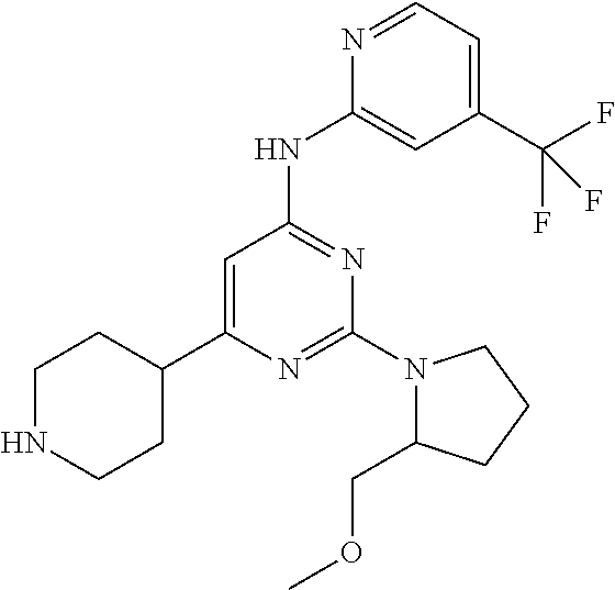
N1=C(N2C(COC)CCC2)N=C(NC2=CC(C(F)(F)F)=CC=N2)C=C1C1CCNCC1
